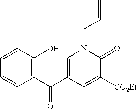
C1=CC(O)=C(C(C2=CN(CC=C)C(=O)C([CO2Et])=C2)=O)C=C1
